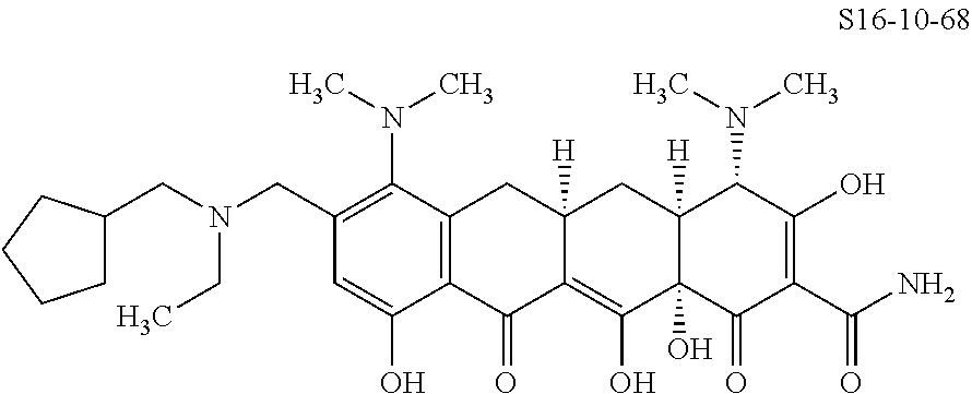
C1(CN(CC2CCCC2)CC)=C(N(C)C)C2=C(C(O)=C1)C(=O)C1=C(O)C3(O)C([H])(CC1([H])C2)C(N(C)C)C(O)=C(C(N)=O)C3=O
